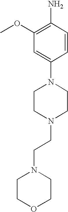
N1(C2=CC(OC)=C(N)C=C2)CCN(CCN2CCOCC2)CC1
